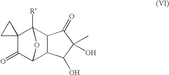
C12(C(=O)C3C4C(C1([R])O3)C(=O)C(C)(O)C4O)CC2
